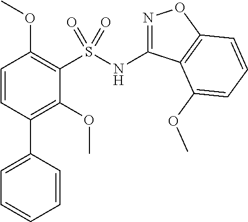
C1=CC(C2=CC=CC=C2)=C(OC)C(S(NC2=NOC3=C2C(OC)=CC=C3)(=O)=O)=C1OC
